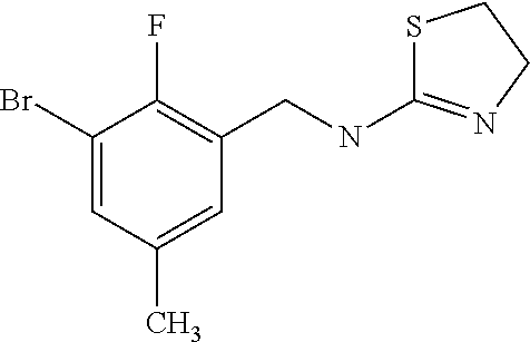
S1C(NCC2=C(F)C(Br)=CC(C)=C2)=NCC1
